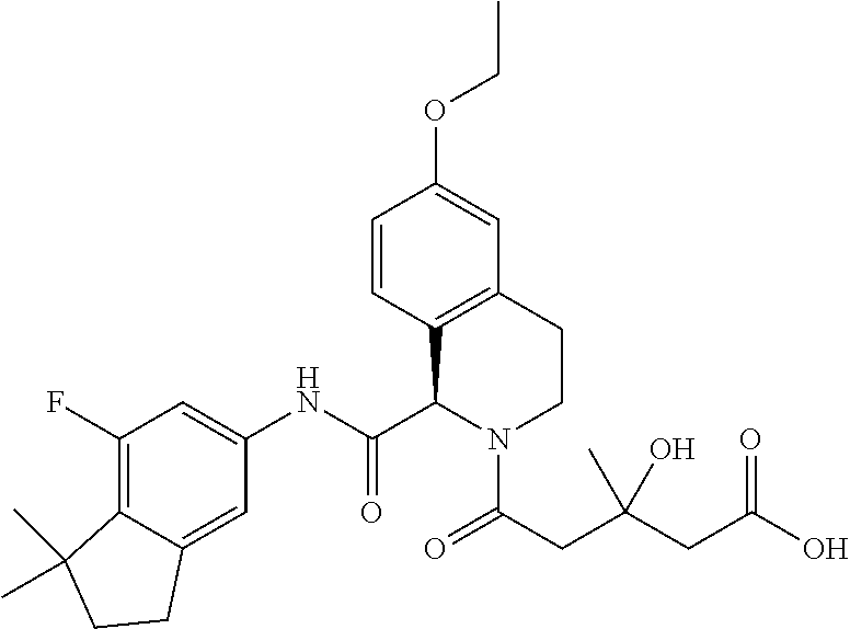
C1(F)=C2C(=CC(NC(=O)C3C4=C(C=C(OCC)C=C4)CCN3C(CC(CC(O)=O)(C)O)=O)=C1)CCC2(C)C
